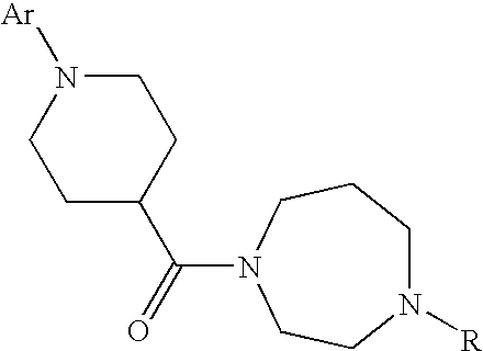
C1C(C(=O)N2CCN([R])CCC2)CCN([Ar])C1
